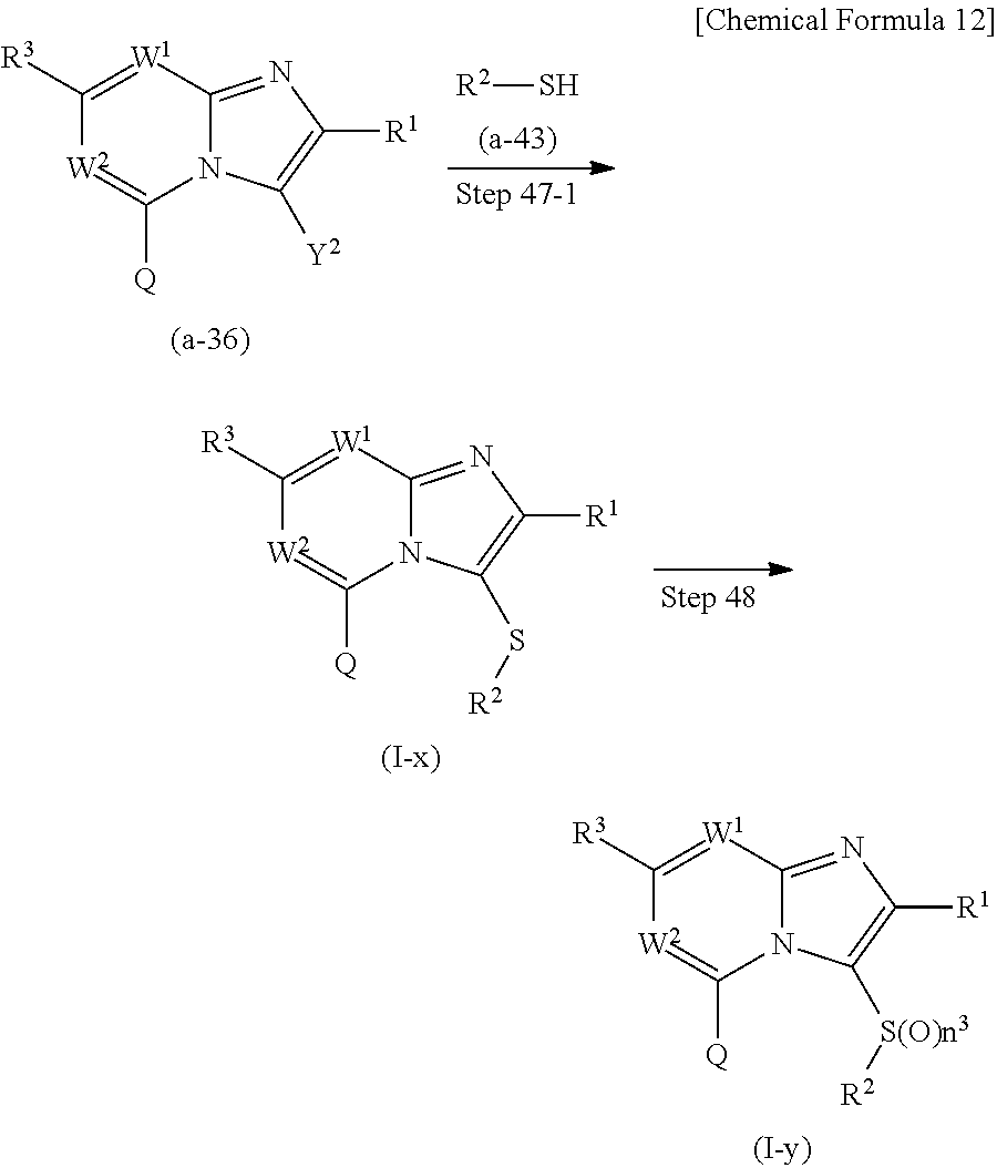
[R2]S.C1([R3])=[W1]C2=NC([R1])=C([Y2])N2C([Q])=[W2]1.C1([R3])=[W1]C2=NC([R1])=C(S[R2])N2C([Q])=[W2]1.C1([R3])=[W1]C2=NC([R1])=C([S(O)n3][R2])N2C([Q])=[W2]1
